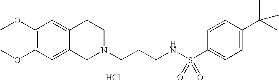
Cl.COC1=C(OC)C=C2C(=C1)CCN(CCCNS(=O)(=O)C1=CC=C(C(C)(C)C)C=C1)C2
